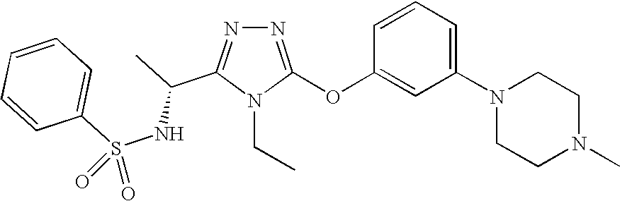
N1=C(OC2=CC(N3CCN(C)CC3)=CC=C2)N(CC)C(C(C)NS(C2=CC=CC=C2)(=O)=O)=N1
